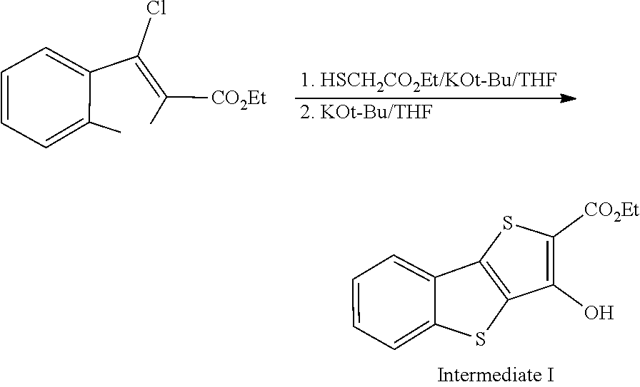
C12=CC=CC=C1C1=C(S2)C(O)=C([CO2Et])S1.C1=CC=C(C)C(C(Cl)=C([CO2Et])C)=C1.[1. HSCH2CO2Et/KOt-Bu/THF].[2. KOt-Bu/THF]
